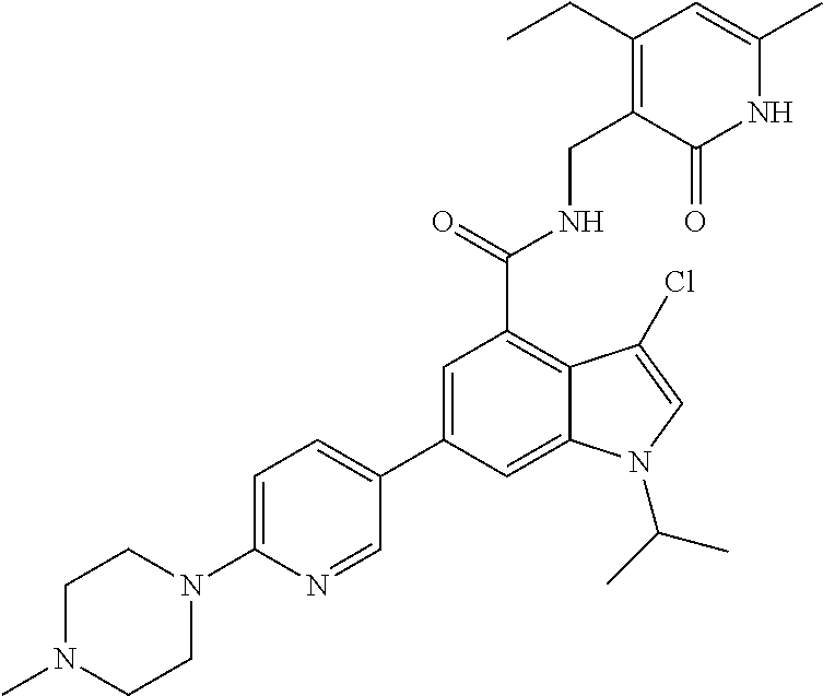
N1C(C)=CC(CC)=C(CNC(C2=C3C(=CC(C4=CC=C(N5CCN(C)CC5)N=C4)=C2)N(C(C)C)C=C3Cl)=O)C1=O
